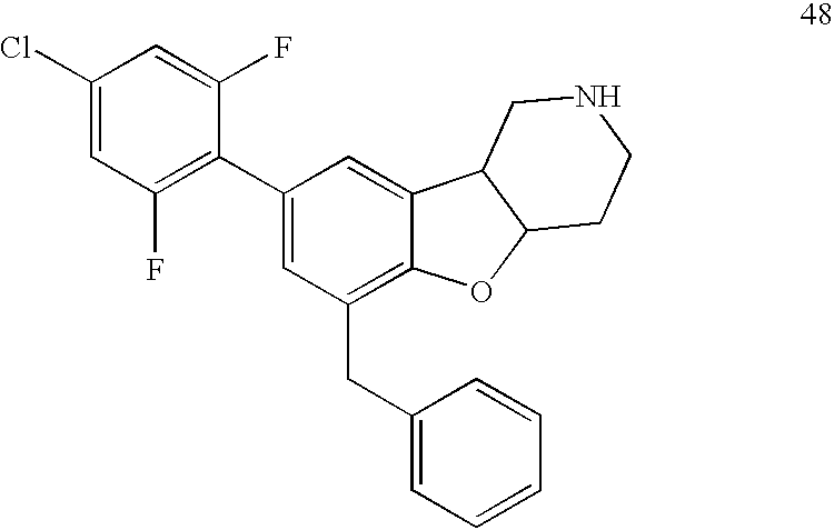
C1(Cl)=CC(F)=C(C2=CC(CC3=CC=CC=C3)=C3C(=C2)C2C(O3)CCNC2)C(F)=C1
